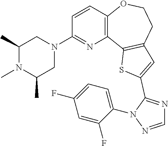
C1=CC2=C(N=C1N1CC(C)N(C)C(C)C1)C1=C(CCO2)C=C(C2=NC=NN2C2=CC=C(F)C=C2F)S1
